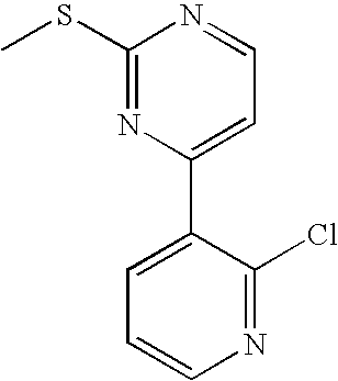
C1(SC)=NC(C2=CC=CN=C2Cl)=CC=N1
